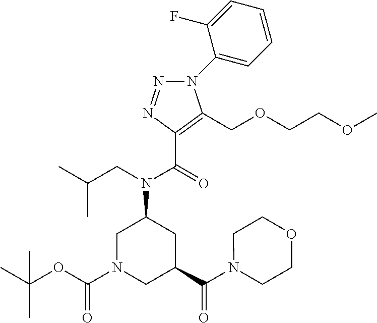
C1N(C(OC(C)(C)C)=O)CC(C(N2CCOCC2)=O)CC1N(CC(C)C)C(=O)C1=C(COCCOC)N(C2=CC=CC=C2F)N=N1
